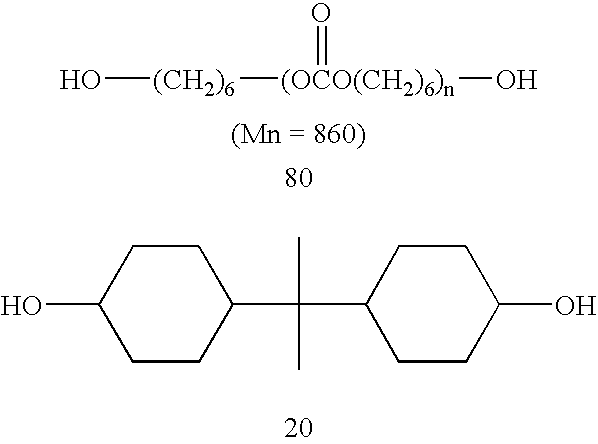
O[(CH2)6][(OCO(CH2)6)n](O)=O.C1(O)CCC(C(C)(C)C2CCC(O)CC2)CC1
